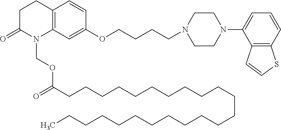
C12=C(C=C(OCCCCN3CCN(C4=CC=CC5=C4C=CS5)CC3)C=C1)N(COC(=O)CCCCCCCCCCCCCCCCCCCCCCC)C(=O)CC2
